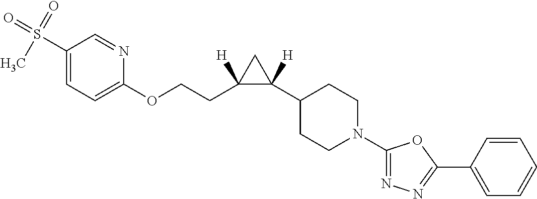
C1(S(=O)(=O)C)=CC=C(OCCC2([H])C([H])(C3CCN(C4=NN=C(C5=CC=CC=C5)O4)CC3)C2)N=C1
